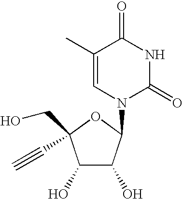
C1(O)C(O)C(N2C(=O)NC(=O)C(C)=C2)OC1(C#C)CO
